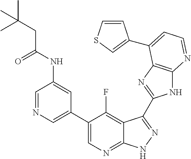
C1=NC=C(C2=CN=C3C(=C2F)C(C2=NC4=C(N2)N=CC=C4C2=CSC=C2)=NN3)C=C1NC(CC(C)(C)C)=O
